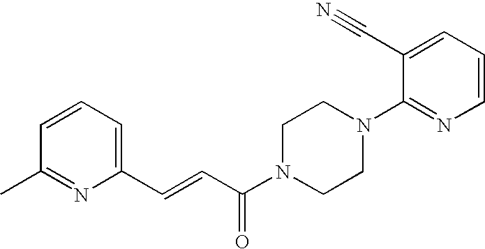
C1(C=CC(N2CCN(C3=NC=CC=C3C#N)CC2)=O)=CC=CC(C)=N1
